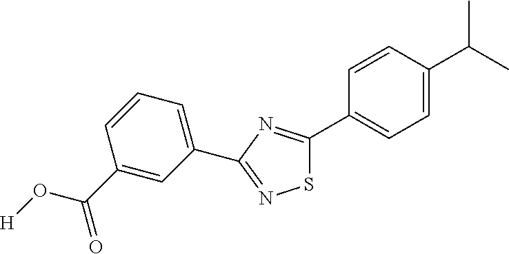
[H]OC(=O)C1=CC(C2=NSC(C3=CC=C(C(C)C)C=C3)=N2)=CC=C1
